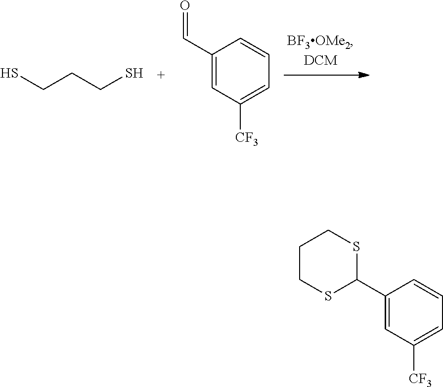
SCCCS.O=CC1=CC([CF3])=CC=C1.S1C(C2=CC([CF3])=CC=C2)SCCC1
